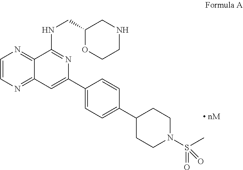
C1=CN=C2C(=N1)C(NCC1OCCNC1)=NC(C1=CC=C(C3CCN(S(C)(=O)=O)CC3)C=C1)=C2
